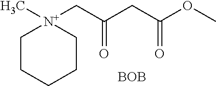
C1CCCC[N+]1(C)CC(CC(OC)=O)=O.[BOB]
